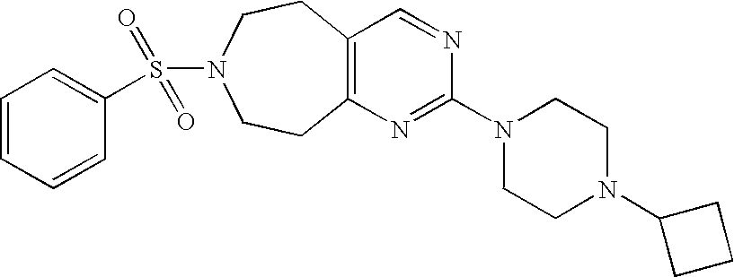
C12=C(N=C(N3CCN(C4CCC4)CC3)N=C1)CCN(S(C1=CC=CC=C1)(=O)=O)CC2
